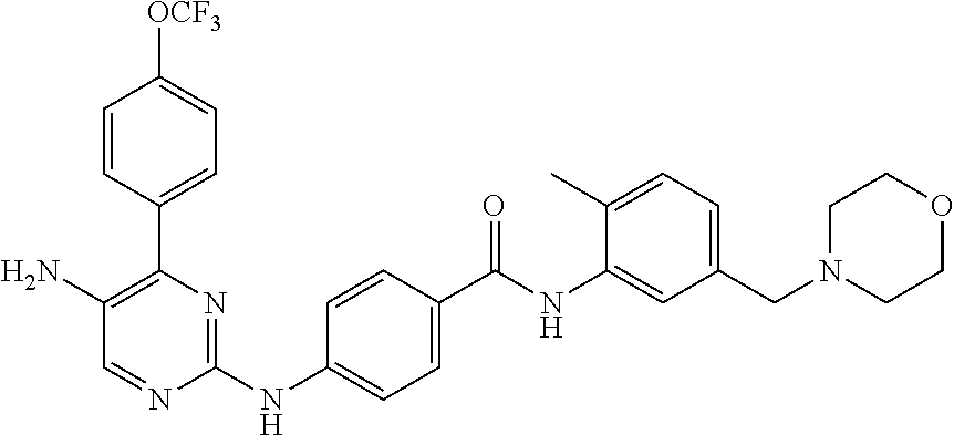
C1=CC(C2=C(N)C=NC(NC3=CC=C(C(NC4=CC(CN5CCOCC5)=CC=C4C)=O)C=C3)=N2)=CC=C1[OCF3]
